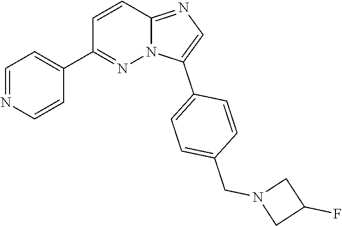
C1=C(C2=CC=C(CN3CC(F)C3)C=C2)N2C(=N1)C=CC(C1=CC=NC=C1)=N2
